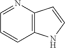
N1=CC=CC2=C1C=CN2
